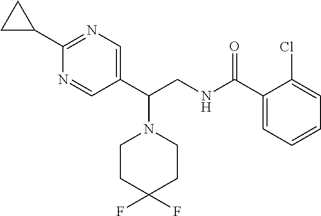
N1=CC(C(CNC(C2=CC=CC=C2Cl)=O)N2CCC(F)(F)CC2)=CN=C1C1CC1
